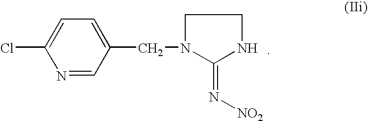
ClC1=CC=C(CN2C(=N[NO2])NCC2)C=N1
